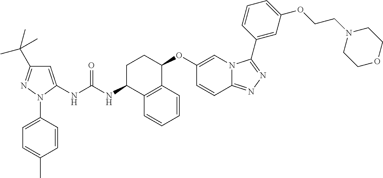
C1=CC2=C(C=C1)C(NC(=O)NC1=CC(C(C)(C)C)=NN1C1=CC=C(C)C=C1)CCC2OC1=CN2C(=NN=C2C2=CC(OCCN3CCOCC3)=CC=C2)C=C1
